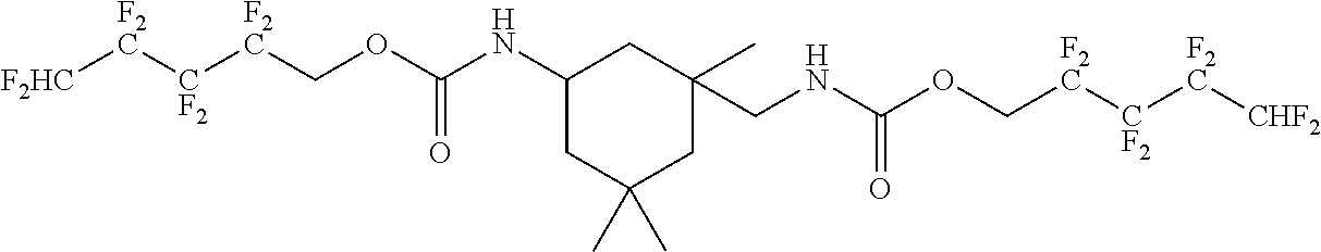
C1(NC(OC[F2C][CF2][F2C][F2HC])=O)CC(C)(C)CC(C)(CNC(OC[F2C][CF2][F2C][CHF2])=O)C1
